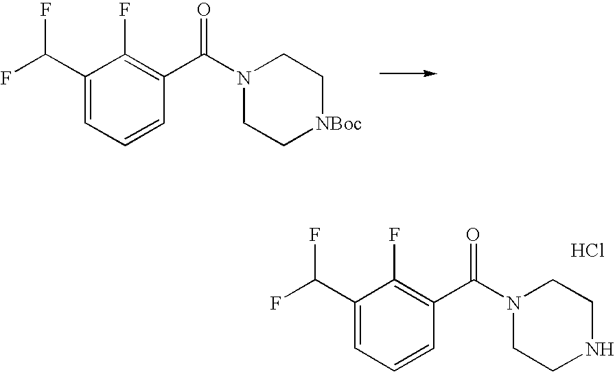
C1(C(F)F)=CC=CC(C(N2CC[NBoc]CC2)=O)=C1F.C1(C(F)F)=CC=CC(C(N2CCNCC2)=O)=C1F.Cl
